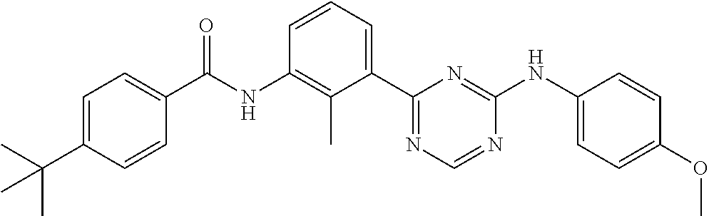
N(C1=C(C)C(C2=NC=NC(NC3=CC=C(OC)C=C3)=N2)=CC=C1)C(=O)C1=CC=C(C(C)(C)C)C=C1
